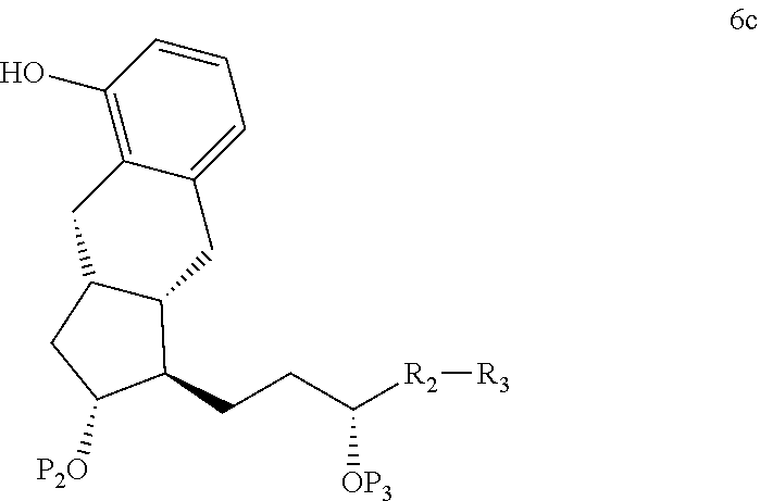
C1(O)=C2C(=CC=C1)CC1C(C2)CC([P2O])C1CCC([R2][R3])[OP3]
